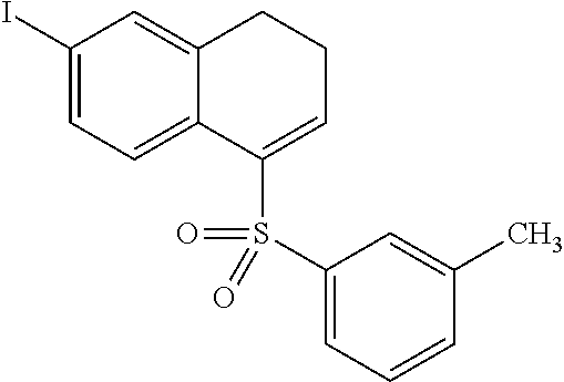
C1(I)=CC=C2C(=C1)CCC=C2S(=O)(C1=CC=CC(C)=C1)=O
